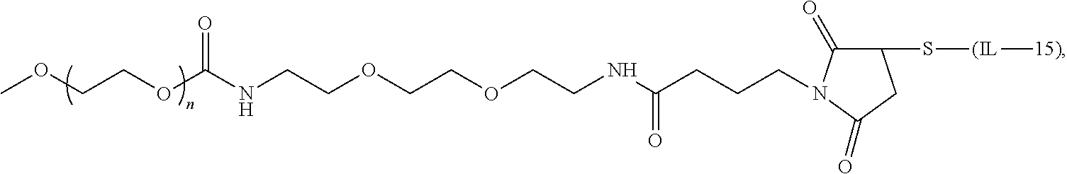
C(CCC(NCCOCCOCCNC(OCCOC)=O)=O)N1C(=O)C(S[(IL][15)])CC1=O
